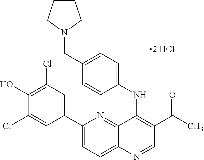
C1(C2=CC(Cl)=C(O)C(Cl)=C2)=CC=C2C(=N1)C(NC1=CC=C(CN3CCCC3)C=C1)=C(C(=O)C)C=N2
